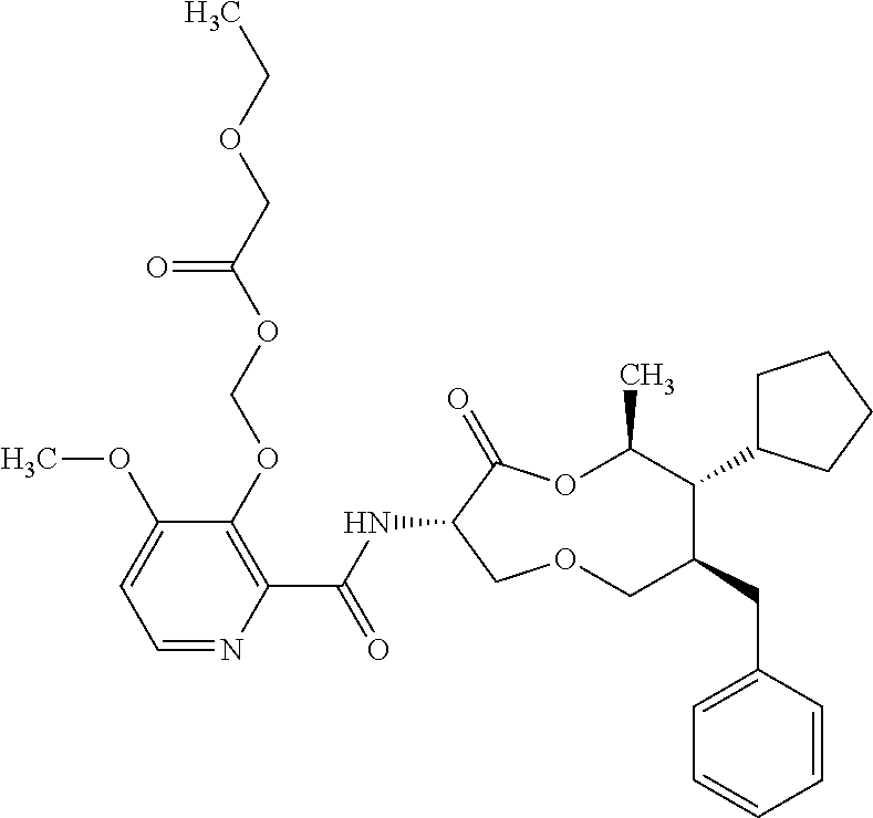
C1(OCOC(COCC)=O)=C(C(NC2C(=O)OC(C)C(C3CCCC3)C(CC3=CC=CC=C3)COC2)=O)N=CC=C1OC
